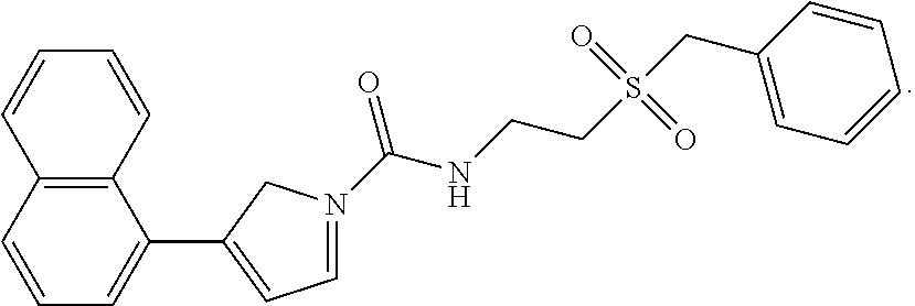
C1=CC=C(C2=CC=N(C(NCCS(=O)(=O)CC3=CC=CC=C3)=O)C2)C2=C1C=CC=C2
